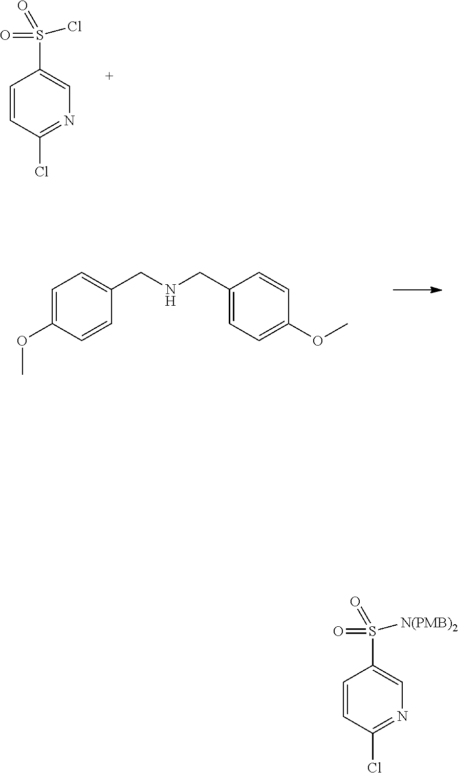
O=S(=O)(Cl)C1=CN=C(Cl)C=C1.O(C)C1=CC=C(CNCC2=CC=C(OC)C=C2)C=C1.O=S(=O)([N(PMB)2])C1=CN=C(Cl)C=C1
